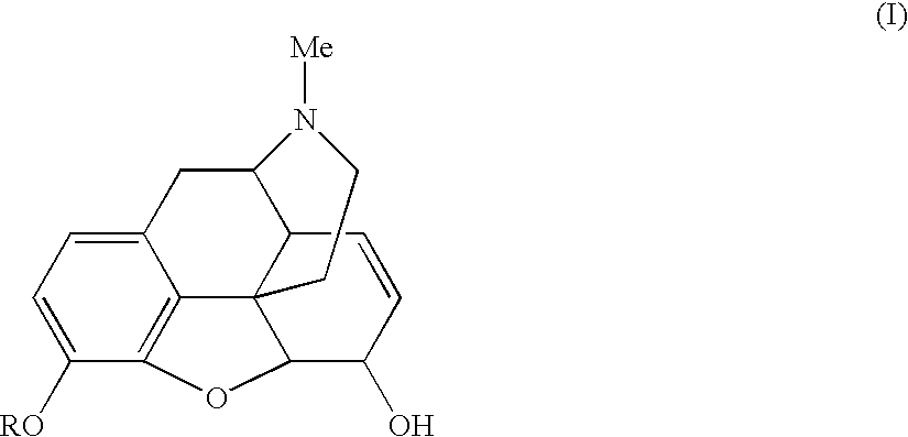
C12=C3C([RO])=CC=C1CC1C4C2(C(C(O)C=C4)O3)CCN1[Me]
